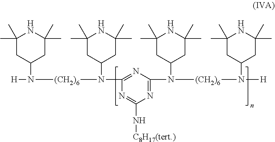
[H]N(C1CC(C)(C)NC(C)(C)C1)[(CH2)6]N(C1CC(C)(C)NC(C)(C)C1)C1=NC(N(C2CC(C)(C)NC(C)(C)C2)[(CH2)6]N(C2CC(C)(C)NC(C)(C)C2)[H])=NC(N[C8H17(tert.)])=N1
